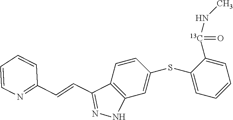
C1(SC2=CC3=C(C=C2)C(C=CC2=NC=CC=C2)=NN3)=CC=CC=C1[13C](NC)=O
